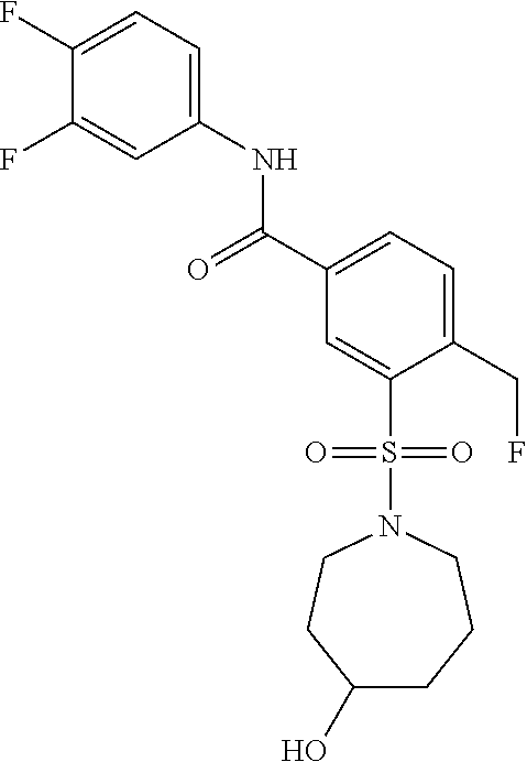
C1(F)=CC=C(NC(=O)C2=CC=C(CF)C(S(=O)(=O)N3CCC(O)CCC3)=C2)C=C1F
